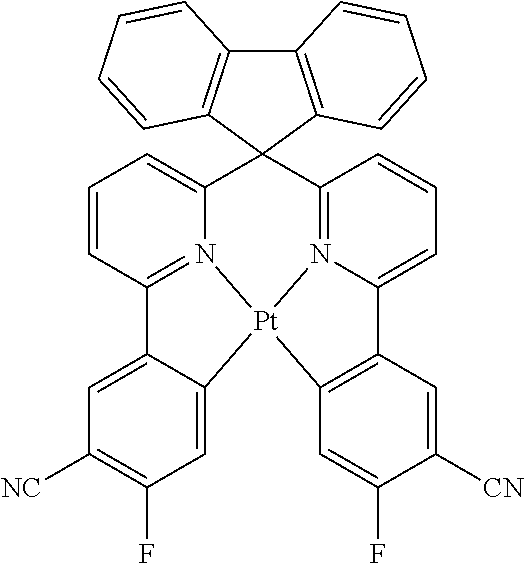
C1=CC2=N3C(=C1)C1(C4=N5[Pt]3(C3=CC(F)=C([NC])C=C23)C2=C(C5=CC=C4)C=C([CN])C(F)=C2)C2=C(C3=C1C=CC=C3)C=CC=C2
